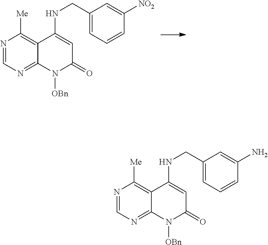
N1=CN=C2C(=C1[Me])C(NCC1=CC=CC([NO2])=C1)=CC(=O)N2[OBn].N1=CN=C2C(=C1[Me])C(NCC1=CC=CC(N)=C1)=CC(=O)N2[OBn]
